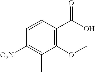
C1(OC)=C(C(O)=O)C=CC([O2N])=C1C
